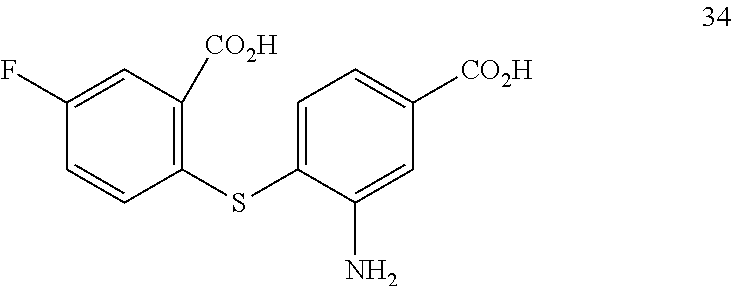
C1=C(SC2=C([CO2H])C=C(F)C=C2)C(N)=CC([CO2H])=C1
